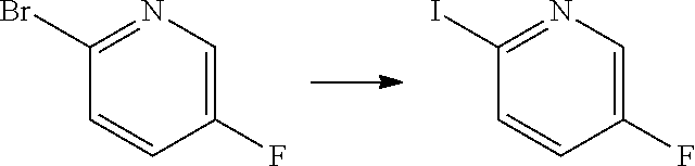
C1(F)=CN=C(Br)C=C1.C1(F)=CN=C(I)C=C1
